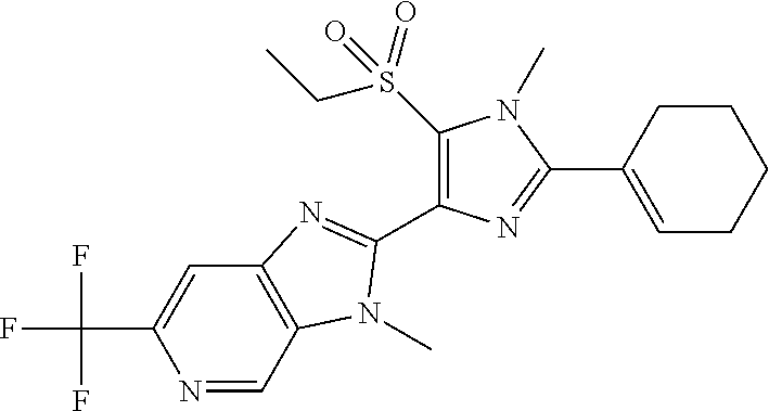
N1=CC2=C(C=C1C(F)(F)F)N=C(C1=C(S(CC)(=O)=O)N(C)C(C3=CCCCC3)=N1)N2C
